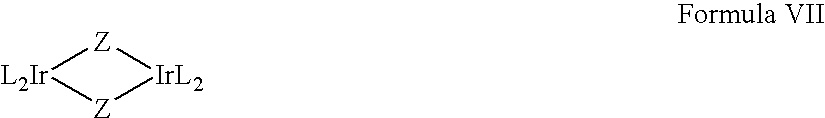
[L2Ir]1[Z][IrL2][Z]1
